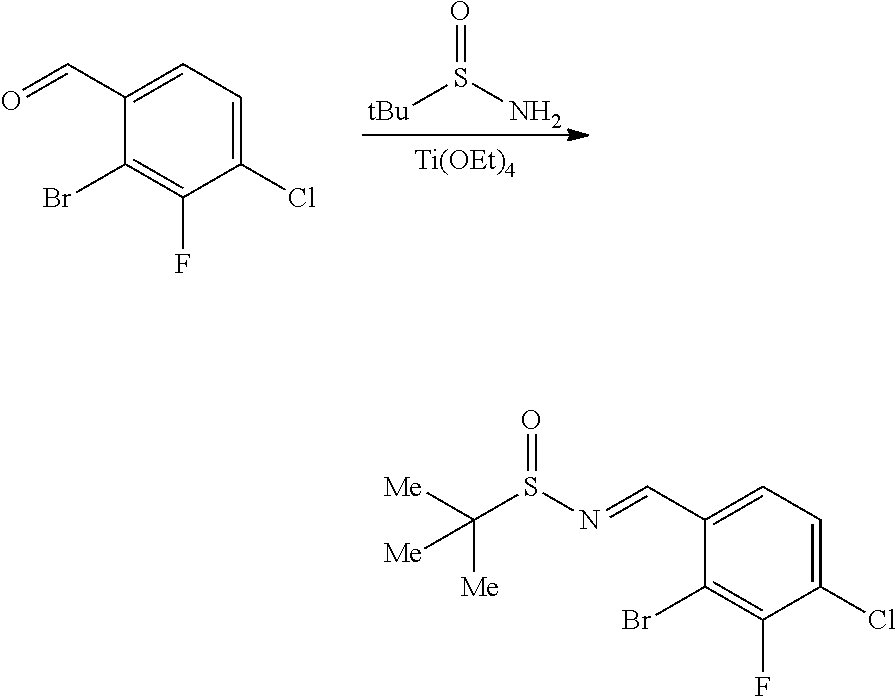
[tBu]S(N)=O.[Ti(OEt)4].O=CC1=CC=C(Cl)C(F)=C1Br.N(=CC1=CC=C(Cl)C(F)=C1Br)S(C([Me])([Me])[Me])=O
